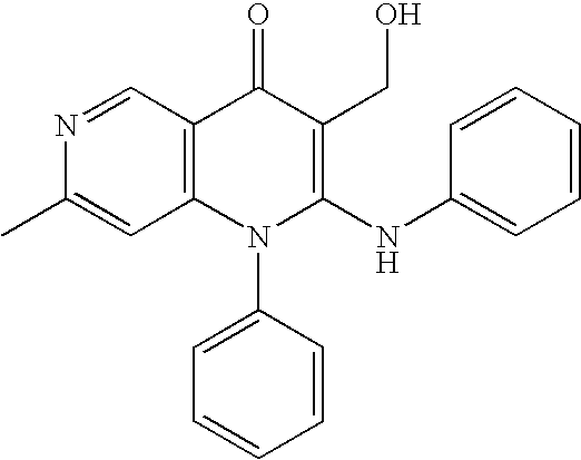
N1=CC2=C(C=C1C)N(C1=CC=CC=C1)C(NC1=CC=CC=C1)=C(CO)C2=O
